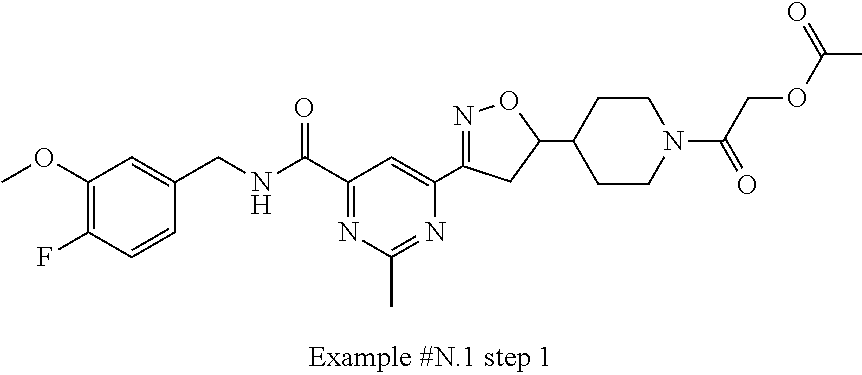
C1(OC)=C(F)C=CC(CNC(C2=NC(C)=NC(C3=NOC(C4CCN(C(=O)COC(=O)C)CC4)C3)=C2)=O)=C1
